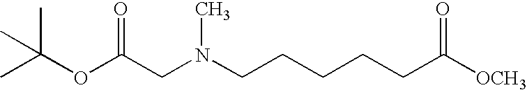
CC(OC(CN(CCCCCC([OCH3])=O)C)=O)(C)C
